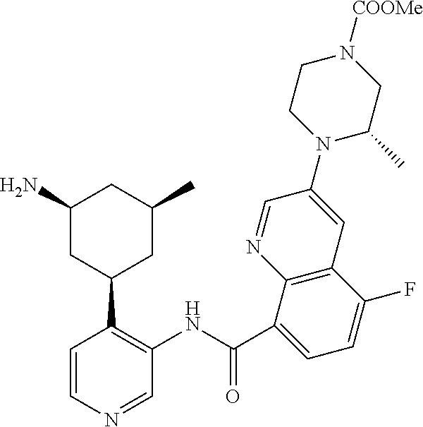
[COOMe]N1CCN(C2=CC3=C(N=C2)C(C(NC2=C(C4CC(C)CC(N)C4)C=CN=C2)=O)=CC=C3F)C(C)C1
